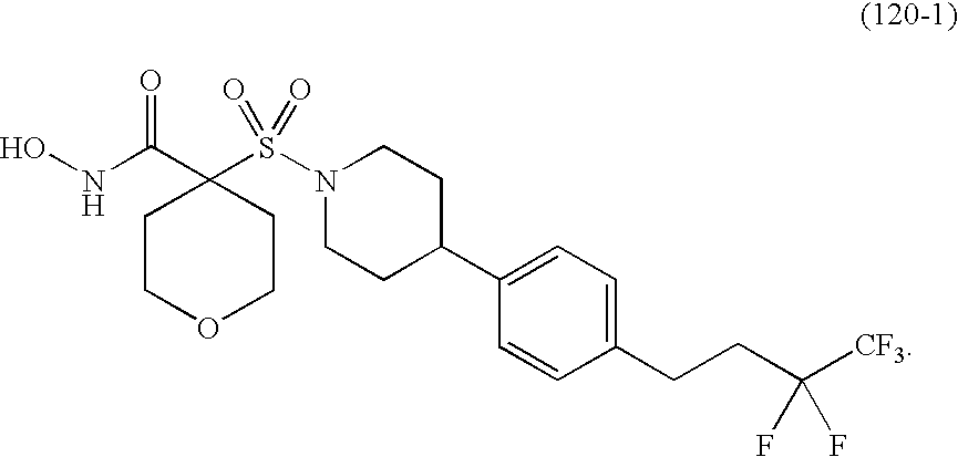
C1(C(NO)=O)(S(=O)(=O)N2CCC(C3=CC=C(CCC([CF3])(F)F)C=C3)CC2)CCOCC1
